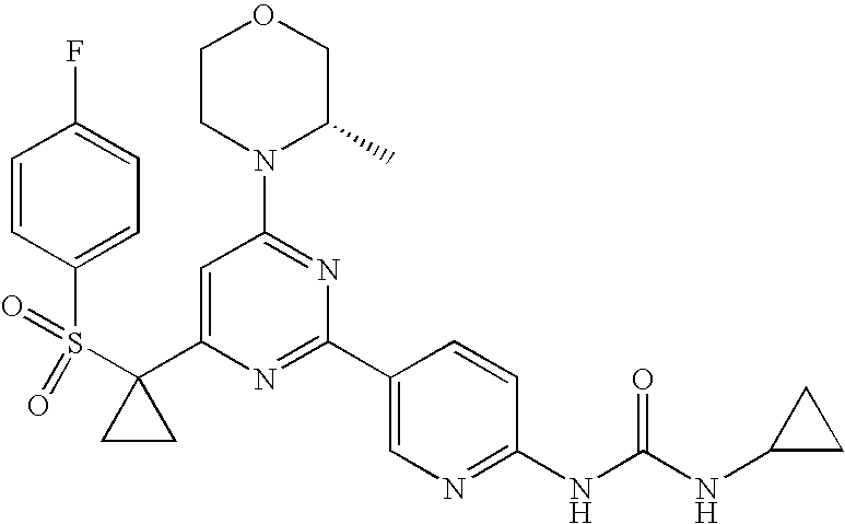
C1(C2(S(C3=CC=C(F)C=C3)(=O)=O)CC2)=CC(N2C(C)COCC2)=NC(C2=CN=C(NC(=O)NC3CC3)C=C2)=N1
